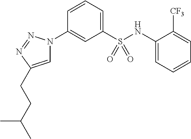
C1=C(CCC(C)C)N=NN1C1=CC(S(NC2=CC=CC=C2[CF3])(=O)=O)=CC=C1
